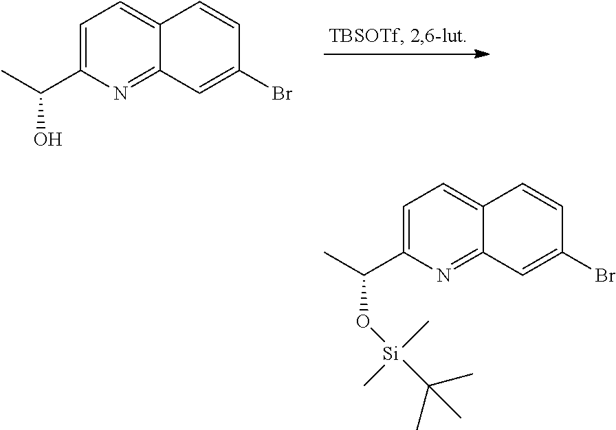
C1=C(C(C)O)N=C2C(=C1)C=CC(Br)=C2.C1=C(C(C)O[Si](C(C)(C)C)(C)C)N=C2C(=C1)C=CC(Br)=C2
